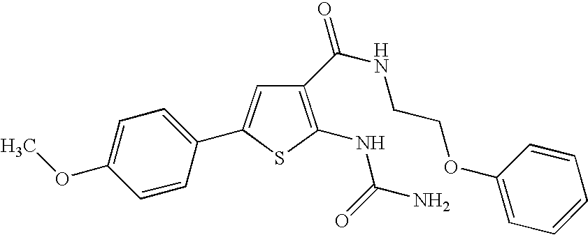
C1(NC(=O)N)=C(C(NCCOC2=CC=CC=C2)=O)C=C(C2=CC=C(OC)C=C2)S1
